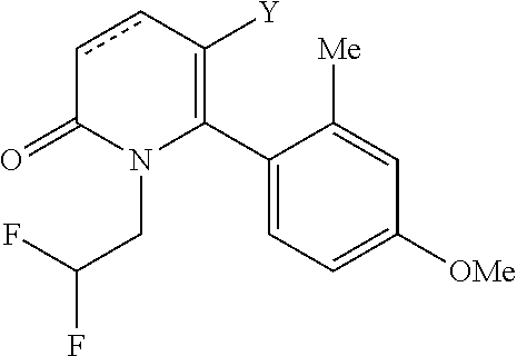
C1(C2=C([Y])ccC(=O)N2CC(F)F)=CC=C([OMe])C=C1[Me]
